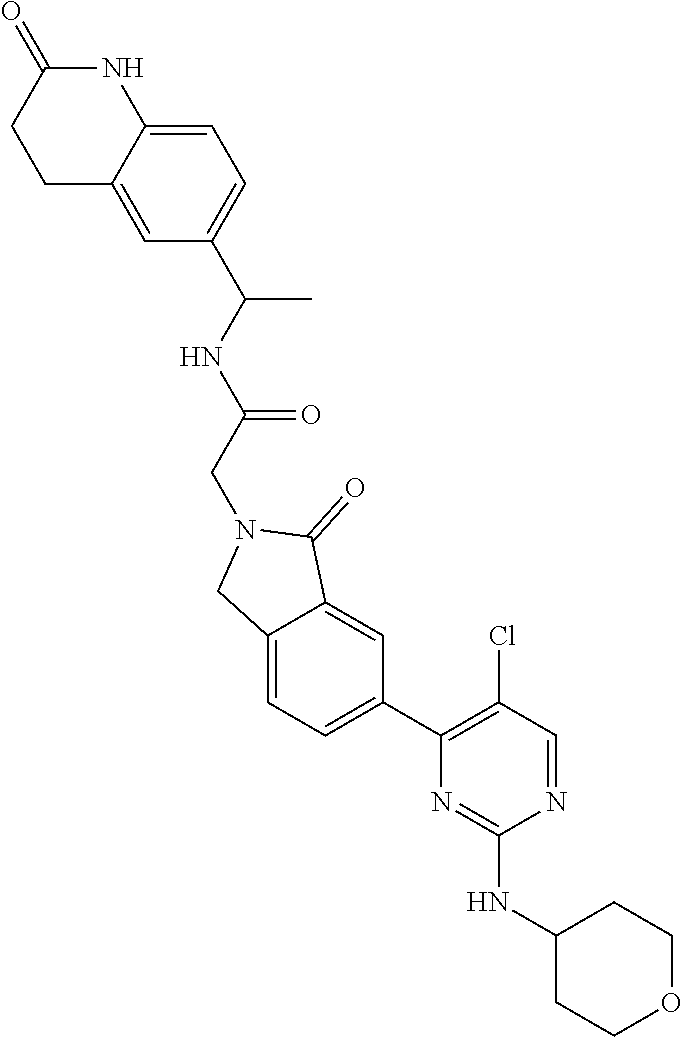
N1=CC(Cl)=C(C2=CC=C3C(=C2)C(=O)N(CC(NC(C2=CC=C4C(=C2)CCC(=O)N4)C)=O)C3)N=C1NC1CCOCC1
